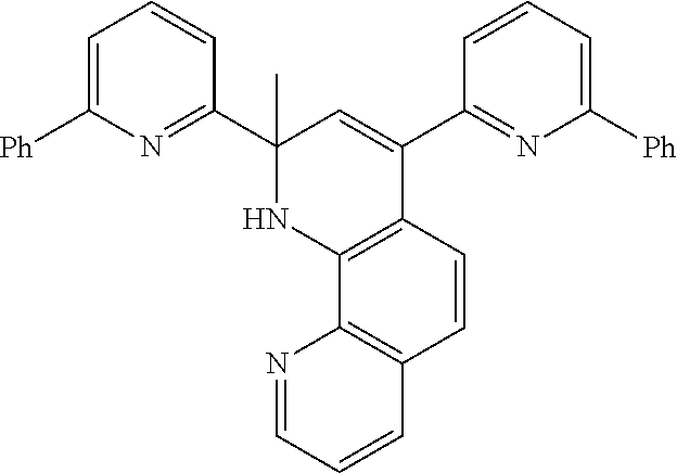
C1=C([Ph])N=C(C2(C)NC3=C(C(C4=NC([Ph])=CC=C4)=C2)C=CC2=C3N=CC=C2)C=C1
